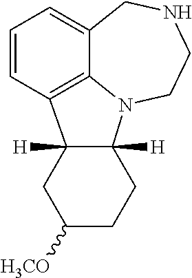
C1=CC2=C3C(=C1)CNCCN3C1([H])C2([H])CC([H3CO])CC1
